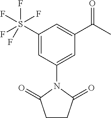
C1(S(F)(F)(F)(F)F)=CC(N2C(=O)CCC2=O)=CC(C(C)=O)=C1
